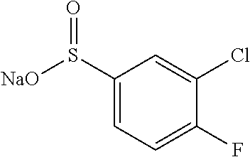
C1(S([NaO])=O)=CC=C(F)C(Cl)=C1
